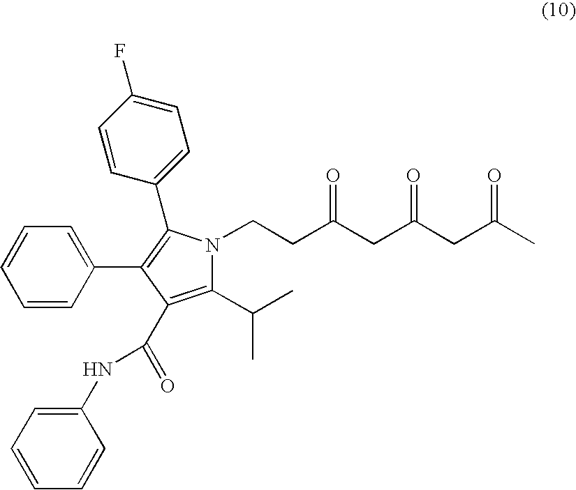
C1(C(C)C)=C(C(=O)NC2=CC=CC=C2)C(C2=CC=CC=C2)=C(C2=CC=C(F)C=C2)N1CCC(CC(CC(C)=O)=O)=O
